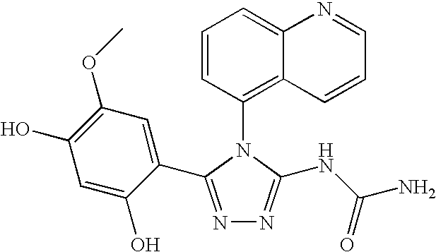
N1=C(C2=CC(OC)=C(O)C=C2O)N(C2=C3C(=CC=C2)N=CC=C3)C(NC(N)=O)=N1
